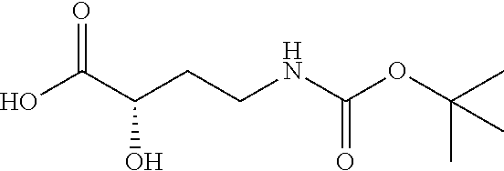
OC(C(CCNC(OC(C)(C)C)=O)O)=O
